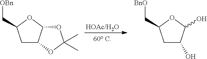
[60 C].C1C2C(OC1C[OBn])OC(C)(C)O2.C1C(O)C(O)OC1C[BnO]
